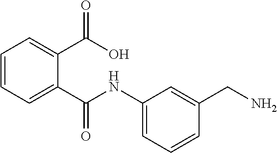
C1=CC=C(C(=O)O)C(C(=O)NC2=CC=CC(CN)=C2)=C1
